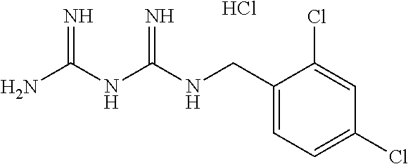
Cl.C(NC(NC(N)=N)=N)C1=CC=C(Cl)C=C1Cl
